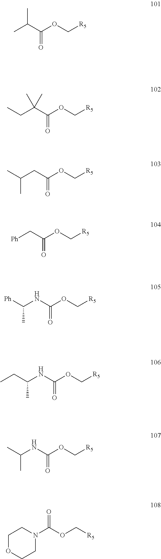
CC(C(OC[R5])=O)C.C(C(C(OC[R5])=O)(C)C)C.C(CC(OC[R5])=O)(C)C.[Ph]CC(OC[R5])=O.C(NC(OC[R5])=O)([Ph])C.C(NC(OC[R5])=O)(CC)C.C(NC(OC[R5])=O)(C)C.N1(C(OC[R5])=O)CCOCC1
